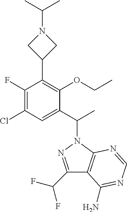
C1(C(C)N2N=C(C(F)F)C3=C2N=CN=C3N)=CC(Cl)=C(F)C(C2CN(C(C)C)C2)=C1OCC
